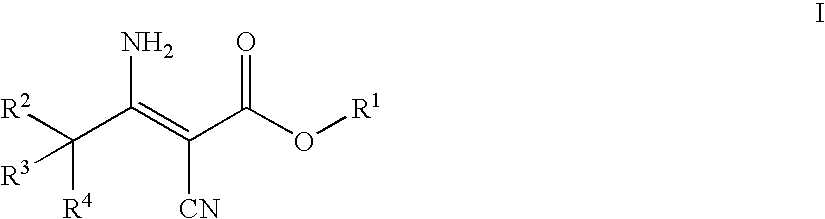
C(C(=C(C(O[R1])=O)[CN])N)([R4])([R3])[R2]
